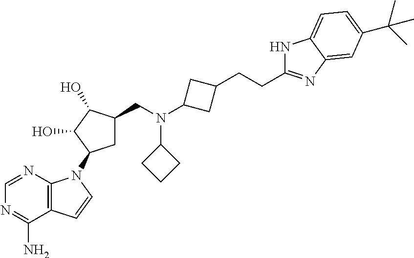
N1=C(N)C2=C(N=C1)N(C1CC(CN(C3CC(CCC4=NC5=CC(C(C)(C)C)=CC=C5N4)C3)C3CCC3)C(O)C1O)C=C2
